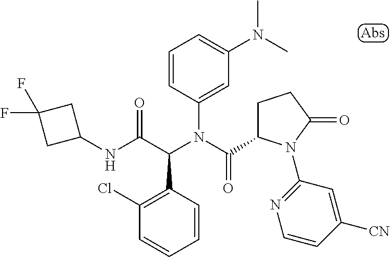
C1=CC(N(C(=O)C2CCC(=O)N2C2=NC=CC([CN])=C2)C(C(NC2CC(F)(F)C2)=O)C2=C(Cl)C=CC=C2)=CC(N(C)C)=C1
